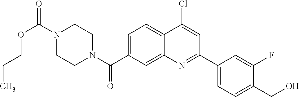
N1(C(OCCC)=O)CCN(C(=O)C2=CC=C3C(=C2)N=C(C2=CC=C(CO)C(F)=C2)C=C3Cl)CC1
